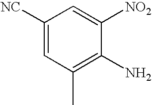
C1([NC])=CC(C)=C(N)C([NO2])=C1
